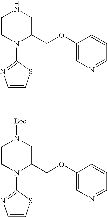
C1CN(C2=NC=CS2)C(COC2=CN=CC=C2)CN1.C1CN(C2=NC=CS2)C(COC2=CN=CC=C2)CN1[Boc]
